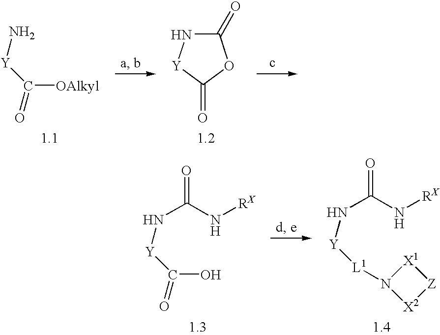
N[Y]C(=O)[OAlkyl].C1(=O)OC(=O)N[Y]1.N([Y]C(=O)O)C(=O)N[RX].N([Y][L1]N1[X2][Z][X1]1)C(=O)N[RX]
